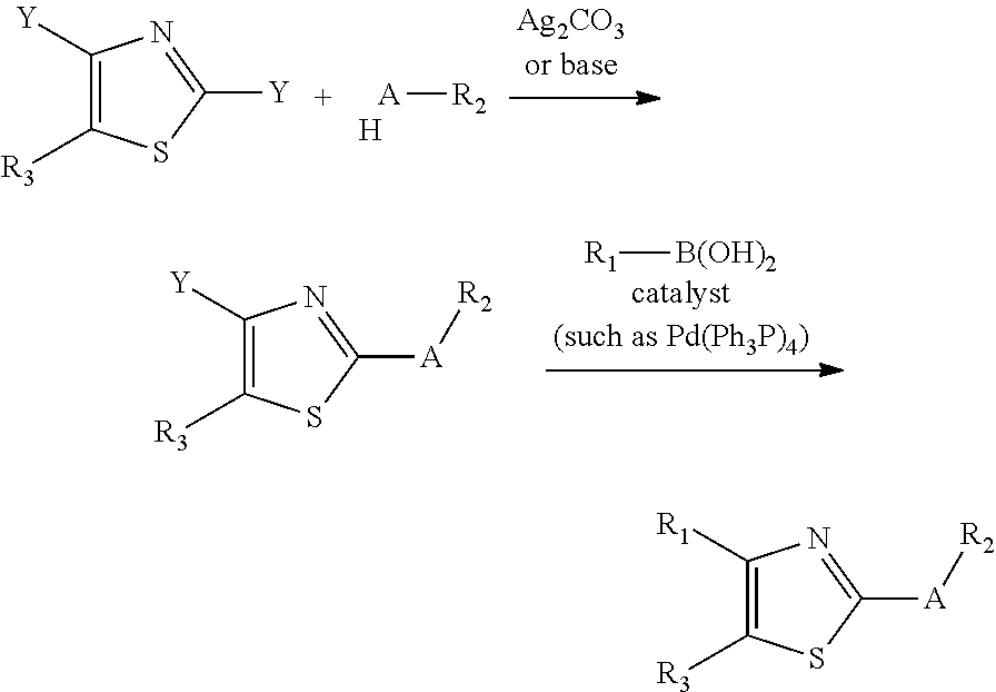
C1([Y])=C([R3])SC([Y])=N1.[A][R2].[H].C1([Y])=C([R3])SC([A][R2])=N1.[R1][B(OH)2].C1([R1])=C([R3])SC([A][R2])=N1
